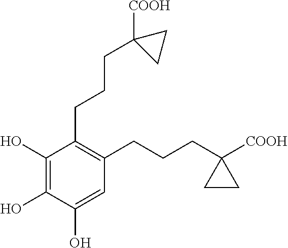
C1(O)=C(O)C(O)=CC(CCCC2([COOH])CC2)=C1CCCC1([COOH])CC1
